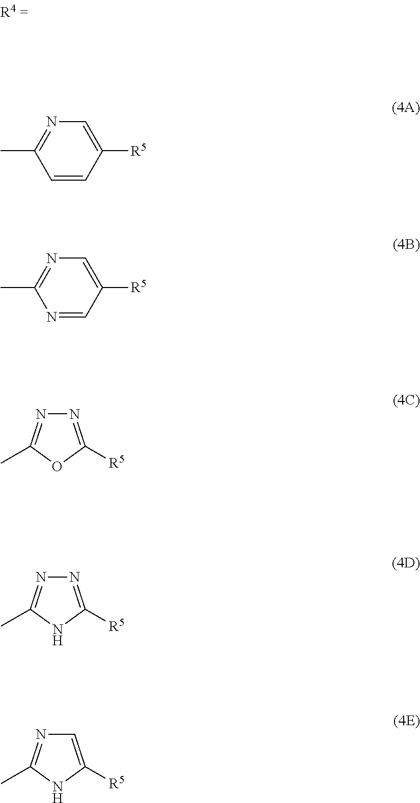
C1=CC([R5])=CN=C1C.N1=CC([R5])=CN=C1C.N1=C([R5])OC(C)=N1.N1=C([R5])NC(C)=N1.C1=C([R5])NC(C)=N1
